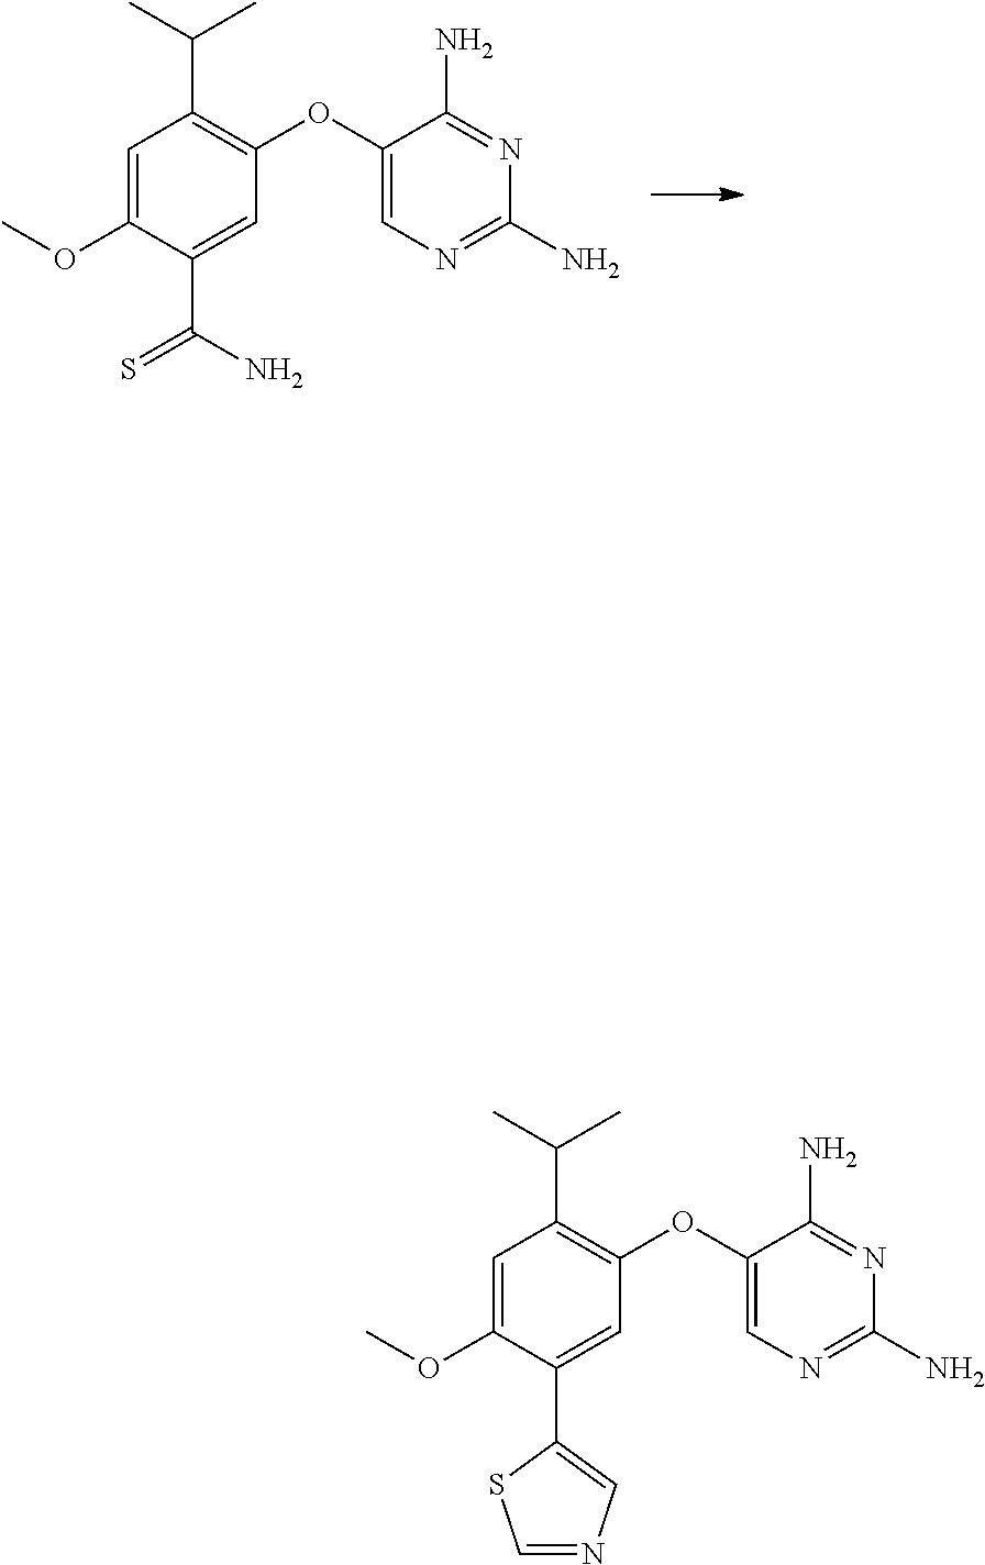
C1=C(OC)C(C(N)=S)=CC(OC2=CN=C(N)N=C2N)=C1C(C)C.C1=C(OC)C(C2=CN=CS2)=CC(OC2=CN=C(N)N=C2N)=C1C(C)C
